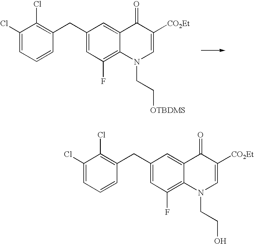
C1(CC2=C(Cl)C(Cl)=CC=C2)=CC(F)=C2C(=C1)C(=O)C([CO2Et])=CN2CC[OTBDMS].C1(CC2=C(Cl)C(Cl)=CC=C2)=CC(F)=C2C(=C1)C(=O)C([CO2Et])=CN2CCO
